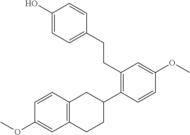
OC1=CC=C(CCC2=C(C3CC4=C(CC3)C=C(OC)C=C4)C=CC(OC)=C2)C=C1
